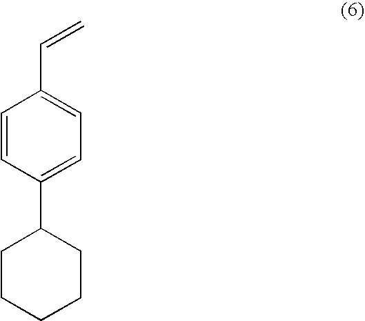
C1=CC(C2CCCCC2)=CC=C1C=C
